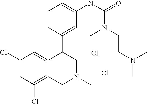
Cl.C1(Cl)=C2C(=CC(Cl)=C1)C(C1=CC(NC(N(CCN(C)C)C)=O)=CC=C1)CN(C)C2.Cl
